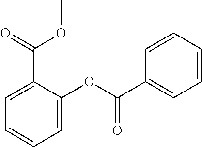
C1=C(C(OC)=O)C(OC(C2=CC=CC=C2)=O)=CC=C1
